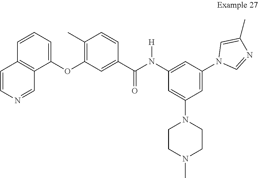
C1=C(N2CCN(C)CC2)C=C(N2C=NC(C)=C2)C=C1N(C(C1=CC(OC2=CC=CC3=C2C=NC=C3)=C(C)C=C1)=O)[H]
